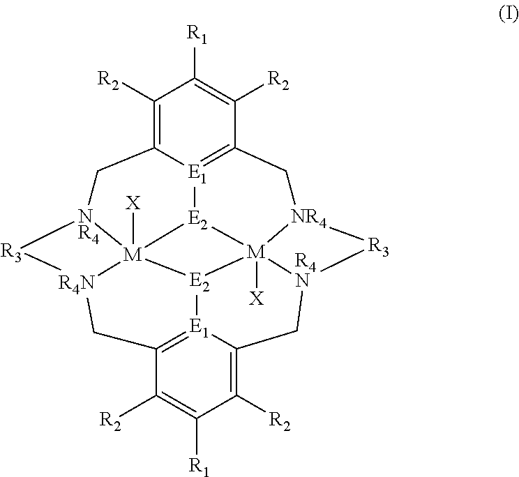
C1([R2])=C2[E1]3=C(C([R2])=C1[R1])C[NR4]1[M]45([X])[E2]3[M]36([X])[NR4](C2)[R3][R4N]3CC2=[E1]([E2]64)C(=C([R2])C([R1])=C2[R2])C[R4N]5[R3]1
